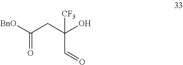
[BnO]C(CC(C=O)(O)[CF3])=O
